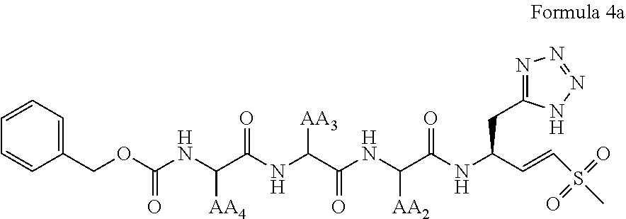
C1(COC(=O)NC(C(NC([AA3])C(NC(C(NC(CC2=NN=NN2)C=CS(C)(=O)=O)=O)[AA2])=O)=O)[AA4])=CC=CC=C1
